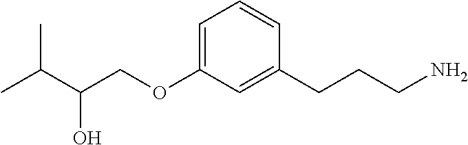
C1=C(OCC(C(C)C)O)C=C(CCCN)C=C1
